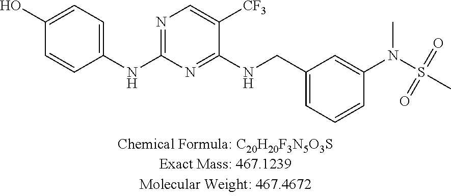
C1(NC2=NC=C([CF3])C(NCC3=CC=CC(N(C)S(C)(=O)=O)=C3)=N2)=CC=C(O)C=C1
